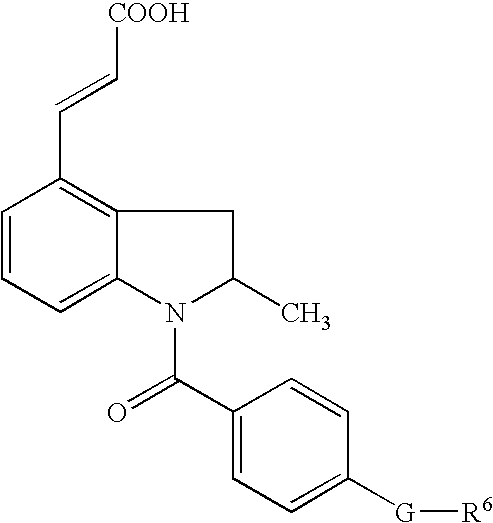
C1=CC=C2C(=C1C=C[COOH])CC(C)N2C(C1=CC=C([G][R6])C=C1)=O
